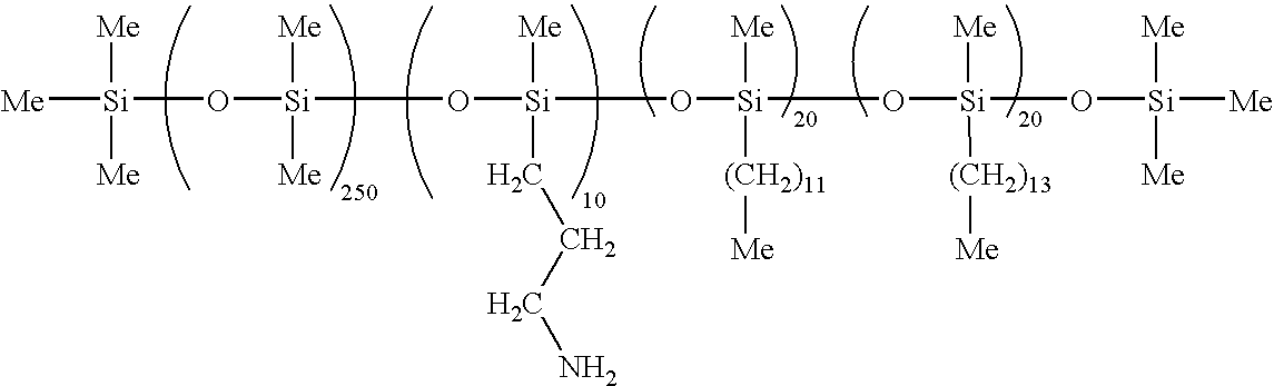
[Si]([Me])([Me])([Me])O[Si]([Me])([Me])O[Si](CCCN)([Me])O[Si]([Me])(O[Si]([Me])(O[Si]([Me])([Me])[Me])[(CH2)13][Me])[(CH2)11][Me]
